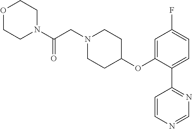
C1N(C(=O)CN2CCC(OC3=CC(F)=CC=C3C3=NC=NC=C3)CC2)CCOC1
